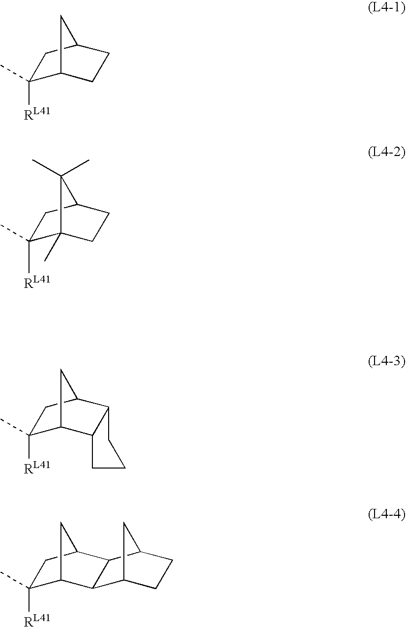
C1(C)([RL41])C2CCC(C1)C2.C1([RL41])(C)C2(C)CCC(C1)C2(C)C.C1(C)([RL41])C2C3C(C(C1)C2)CCC3.C1(C)([RL41])C2CC(C1)C1C2C2CCC1C2
